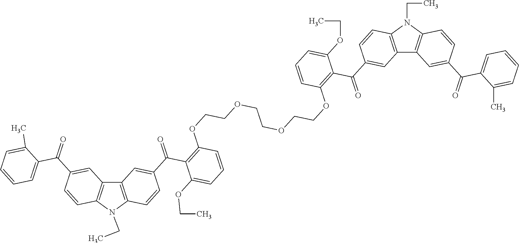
C12=C(N(CC)C3=C1C=C(C(=O)C1=CC=CC=C1C)C=C3)C=CC(C(=O)C1=C(OCCOCCOCCOC3=C(C(C4=CC5=C(C=C4)N(CC)C4=C5C=C(C(=O)C5=CC=CC=C5C)C=C4)=O)C(OCC)=CC=C3)C=CC=C1OCC)=C2
